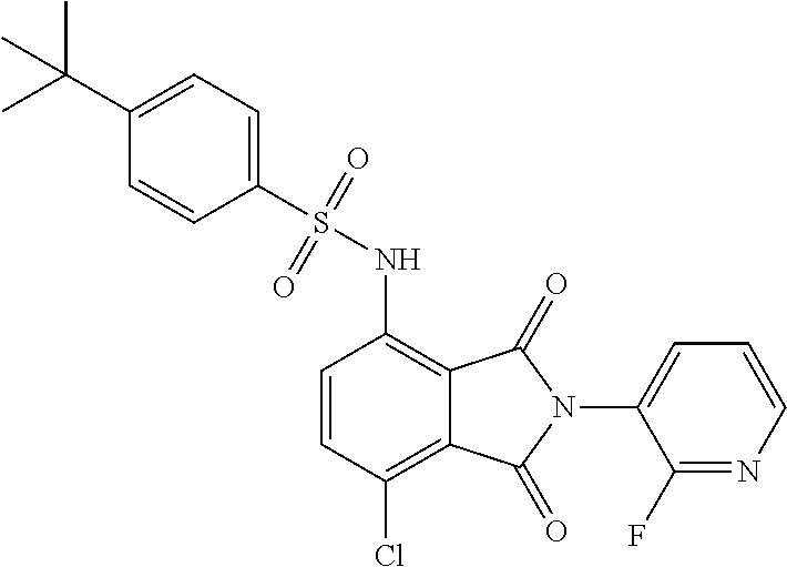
C1(S(NC2=C3C(=C(Cl)C=C2)C(=O)N(C2=CC=CN=C2F)C3=O)(=O)=O)=CC=C(C(C)(C)C)C=C1
